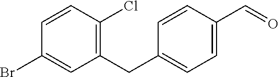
C1(Br)=CC(CC2=CC=C(C=O)C=C2)=C(Cl)C=C1
